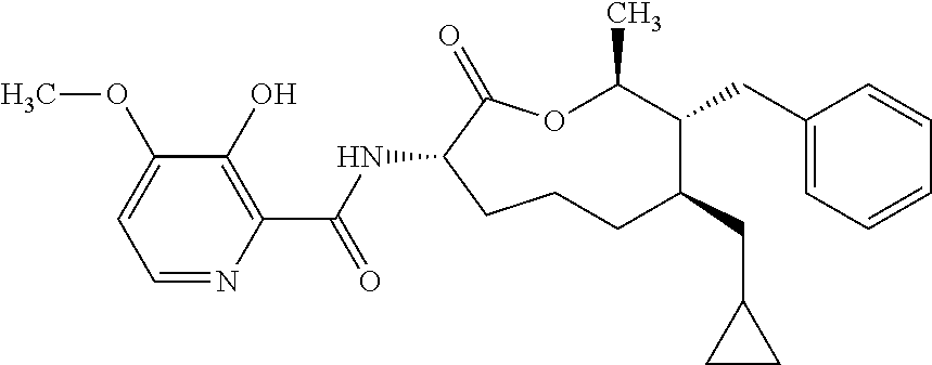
O1C(C)C(CC2=CC=CC=C2)C(CC2CC2)CCCC(NC(C2=C(O)C(OC)=CC=N2)=O)C1=O
